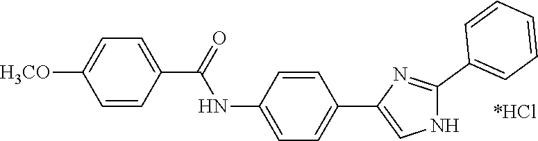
[OCH3]C1=CC=C(C(=O)NC2=CC=C(C3=CNC(C4=CC=CC=C4)=N3)C=C2)C=C1.[*HCl]
